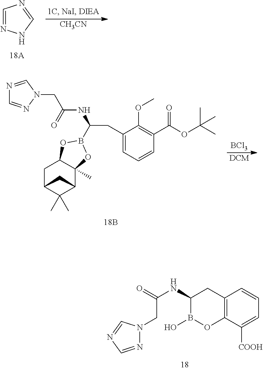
C1=NNC=N1.[CH3CN].[DCM].[BCl3].O=C(NC(CC1=CC=CC(C(OC(C)(C)C)=O)=C1OC)B1OC2(C)C3C(C)(C)C(CC2O1)C3)CN1N=CN=C1.N1(CC(NC2B(O)OC3=C(C2)C=CC=C3[COOH])=O)N=CN=C1
